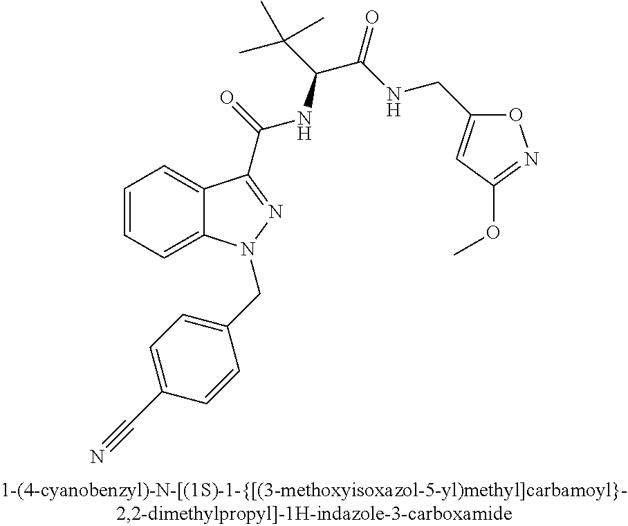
C1=CC=C2C(=C1)C(C(=O)NC(C(C)(C)C)C(=O)NCC1=CC(OC)=NO1)=NN2CC1=CC=C(C#N)C=C1
